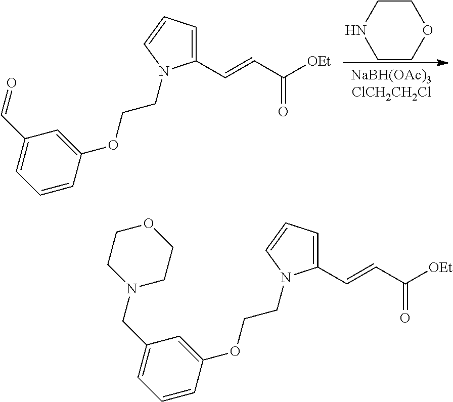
C1COCCN1.C1=C(C=CC([OEt])=O)N(CCOC2=CC(C=O)=CC=C2)C=C1.C1=C(C=CC([OEt])=O)N(CCOC2=CC(CN3CCOCC3)=CC=C2)C=C1
